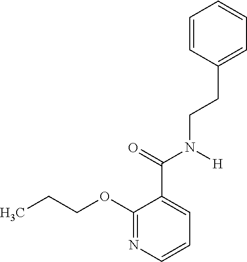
C1=CC=CC=C1CCN(C(C1=CC=CN=C1OCCC)=O)[H]
